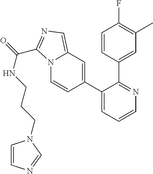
C1(C2=CC3=CN=C(C(=O)NCCCN4C=CN=C4)N3C=C2)=CC=CN=C1C1=CC(C)=C(F)C=C1
